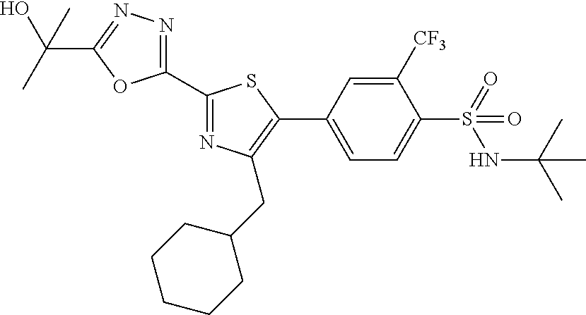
C1(C2=NC(CC3CCCCC3)=C(C3=CC=C(S(=O)(NC(C)(C)C)=O)C([CF3])=C3)S2)=NN=C(C(O)(C)C)O1
